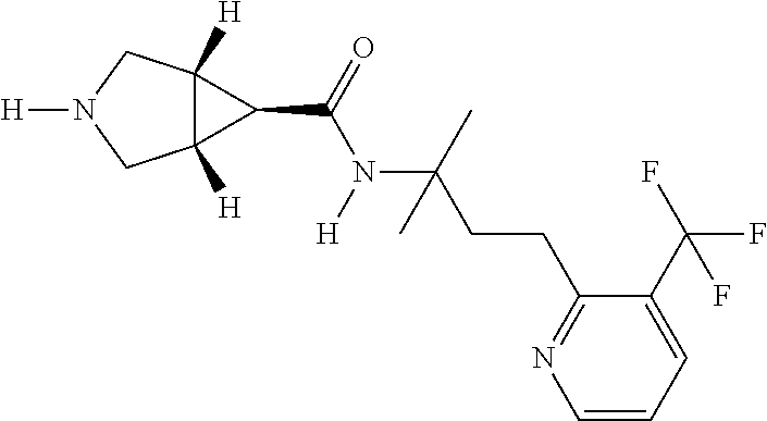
C12([H])C([H])(CN([H])C1)C2C(=O)N([H])C(C)(CCC1=NC=CC=C1C(F)(F)F)C
